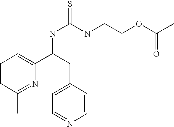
C1=CC(C)=NC(C(NC(=S)NCCOC(C)=O)CC2=CC=NC=C2)=C1
